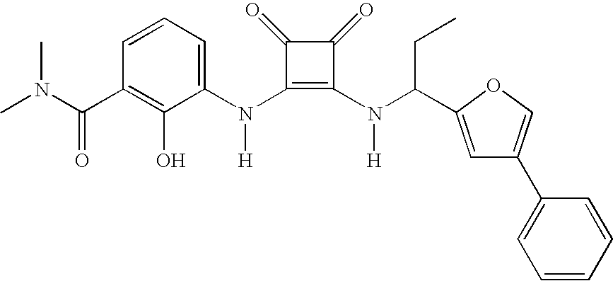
C(C1=C(O)C(N(C2=C(N(C(CC)C3=CC(C4=CC=CC=C4)=CO3)[H])C(=O)C2=O)[H])=CC=C1)(=O)N(C)C
